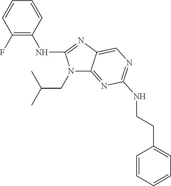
C1(F)=C(NC2=NC3=CN=C(NCCC4=CC=CC=C4)N=C3N2CC(C)C)C=CC=C1
